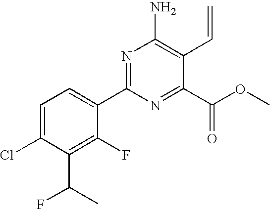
C1=C(Cl)C(C(C)F)=C(F)C(C2=NC(N)=C(C=C)C(C(OC)=O)=N2)=C1
